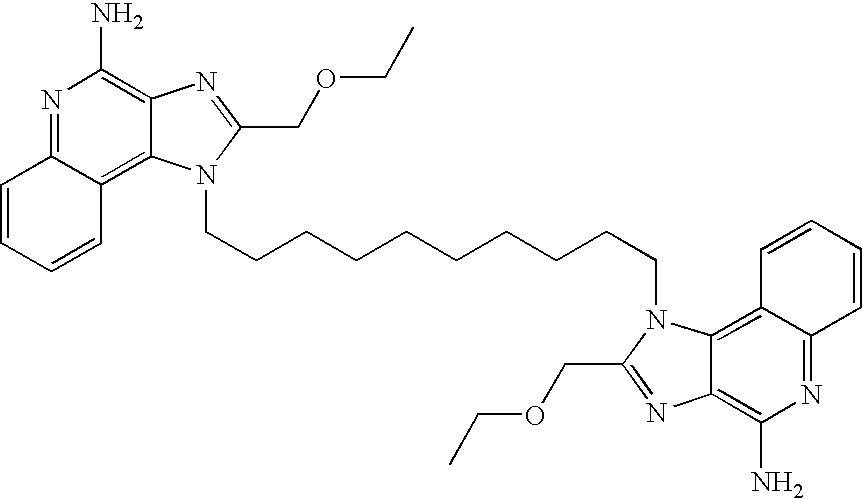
C1=CC=CC2=C3C(=C(N)N=C12)N=C(COCC)N3CCCCCCCCCCN1C2=C3C(=NC(N)=C2N=C1COCC)C=CC=C3
